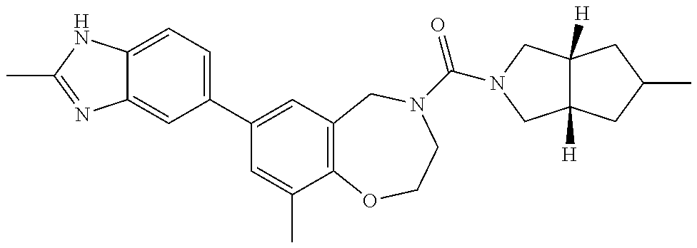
C12=CC(C3=CC4=C(C(C)=C3)OCCN(C(=O)N3CC5([H])C([H])(C3)CC(C)C5)C4)=CC=C1NC(C)=N2
